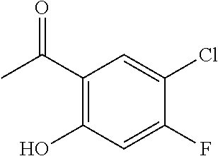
CC(C1=C(O)C=C(F)C(Cl)=C1)=O
